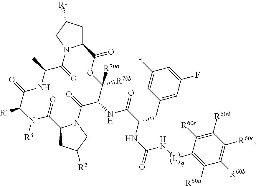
C12CC([R1])CN1C(=O)C(C)NC(=O)C([R4])N([R3])C(=O)C1CC([R2])CN1C(=O)C(NC(C(NC(=O)N[L]C1=C([R60a])C([R60b])=C([R60c])C([R60d])=C1[R60e])CC1=CC(F)=CC(F)=C1)=O)C([R70b])([R70a])OC2=O
